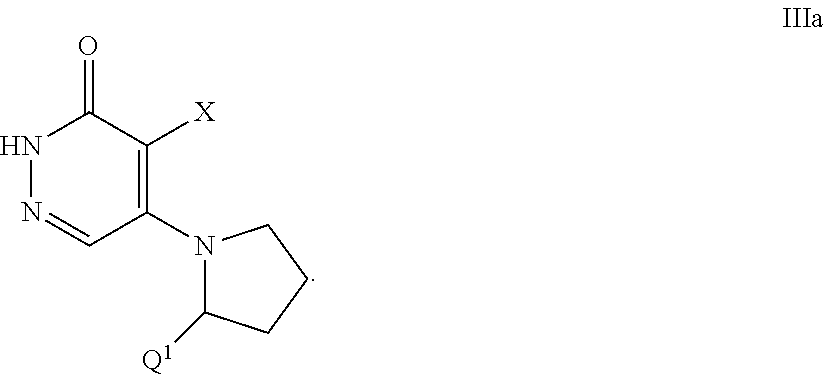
C1(N2C([Q1])CCC2)=C([X])C(=O)NN=C1
